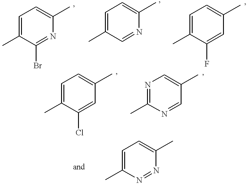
C1=C(C)C(Br)=NC(C)=C1.C1=C(C)C=NC(C)=C1.C1=C(C)C(F)=CC(C)=C1.C1=C(C)C(Cl)=CC(C)=C1.N1=C(C)N=CC(C)=C1.C1=C(C)N=NC(C)=C1
